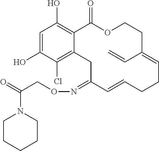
C1=C(O)C(Cl)=C2C(=C1O)C(=O)OCCC(C=C)=CCCC=CC(=NOCC(=O)N1CCCCC1)C2
